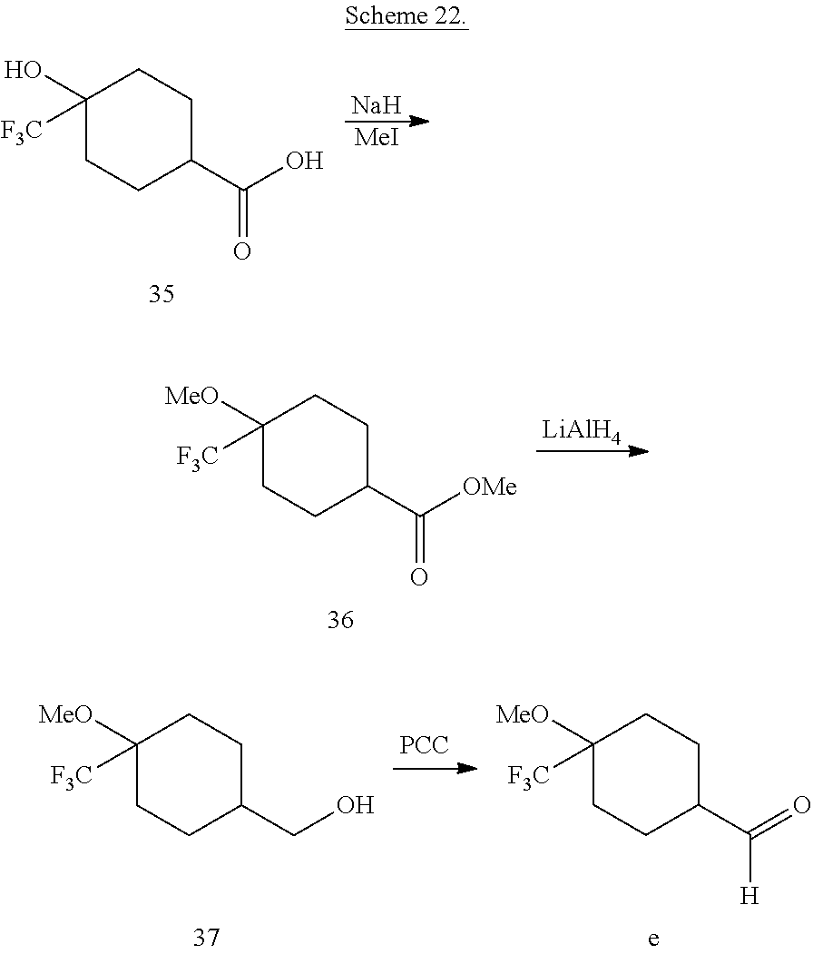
C1(O)([F3C])CCC(C(=O)O)CC1.[Na].[MeI].C1([MeO])([F3C])CCC(C(=O)[OMe])CC1.[LiAlH4].C1([MeO])([F3C])CCC(CO)CC1.[PCC].C1([MeO])([F3C])CCC(C(=O)[H])CC1
